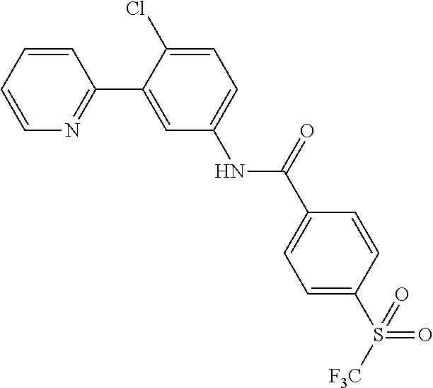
C1=CC=CN=C1C1=CC(NC(C2=CC=C(S([F3C])(=O)=O)C=C2)=O)=CC=C1Cl
